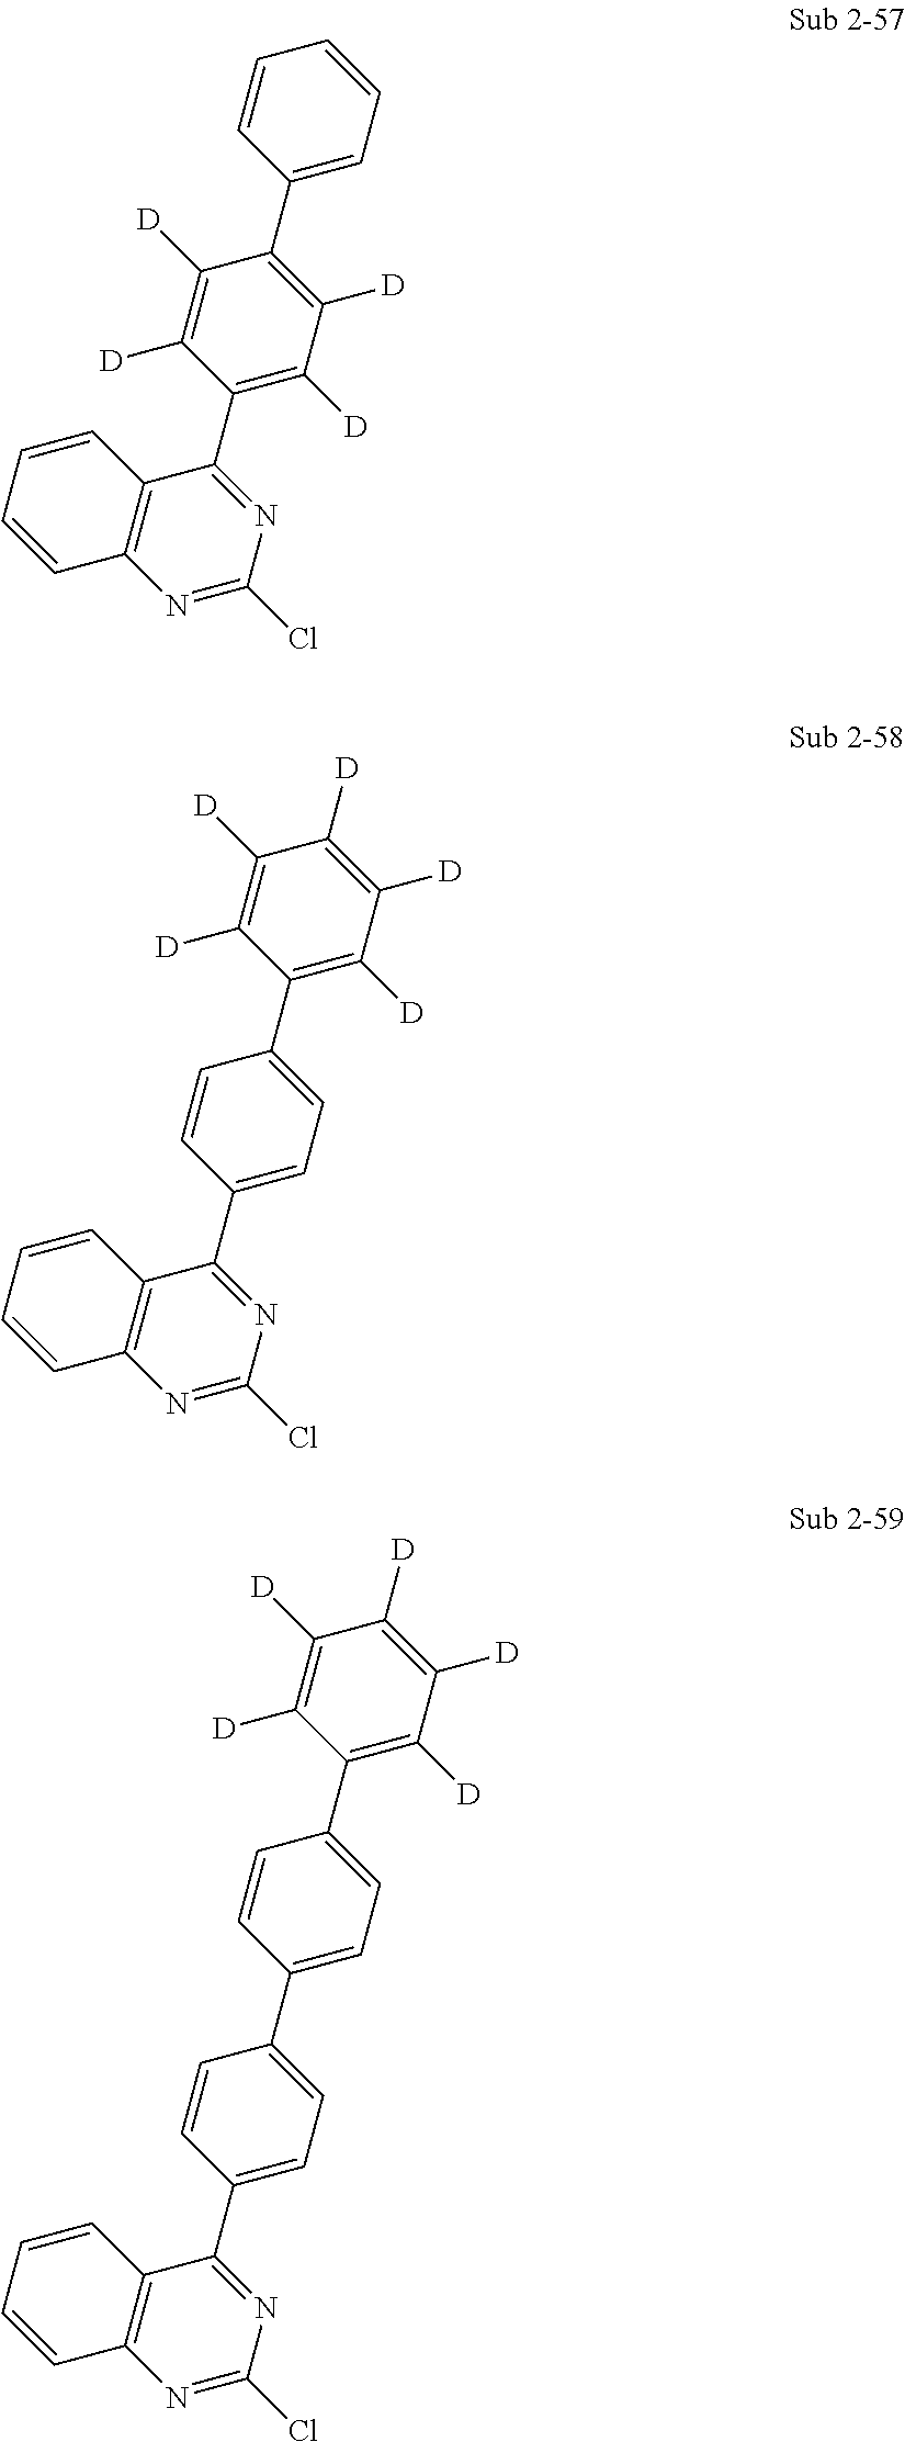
C12=C(N=C(Cl)N=C1C1=C([D])C([D])=C(C3=CC=CC=C3)C([D])=C1[D])C=CC=C2.C12=C(N=C(Cl)N=C1C1=CC=C(C3=C([D])C([D])=C([D])C([D])=C3[D])C=C1)C=CC=C2.C12=C(N=C(Cl)N=C1C1=CC=C(C3=CC=C(C4=C([D])C([D])=C([D])C([D])=C4[D])C=C3)C=C1)C=CC=C2
